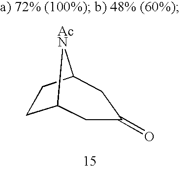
C12CCC([AcN]1)CC(=O)C2
